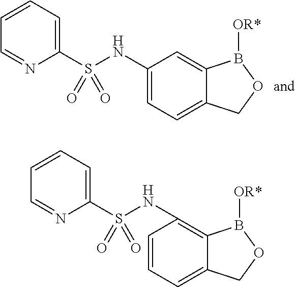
C1(S(=O)(=O)NC2=CC=C3C(=C2)B([OR*])OC3)=CC=CC=N1.C1=CC(NS(C2=CC=CC=N2)(=O)=O)=C2C(=C1)COB2[OR*]
